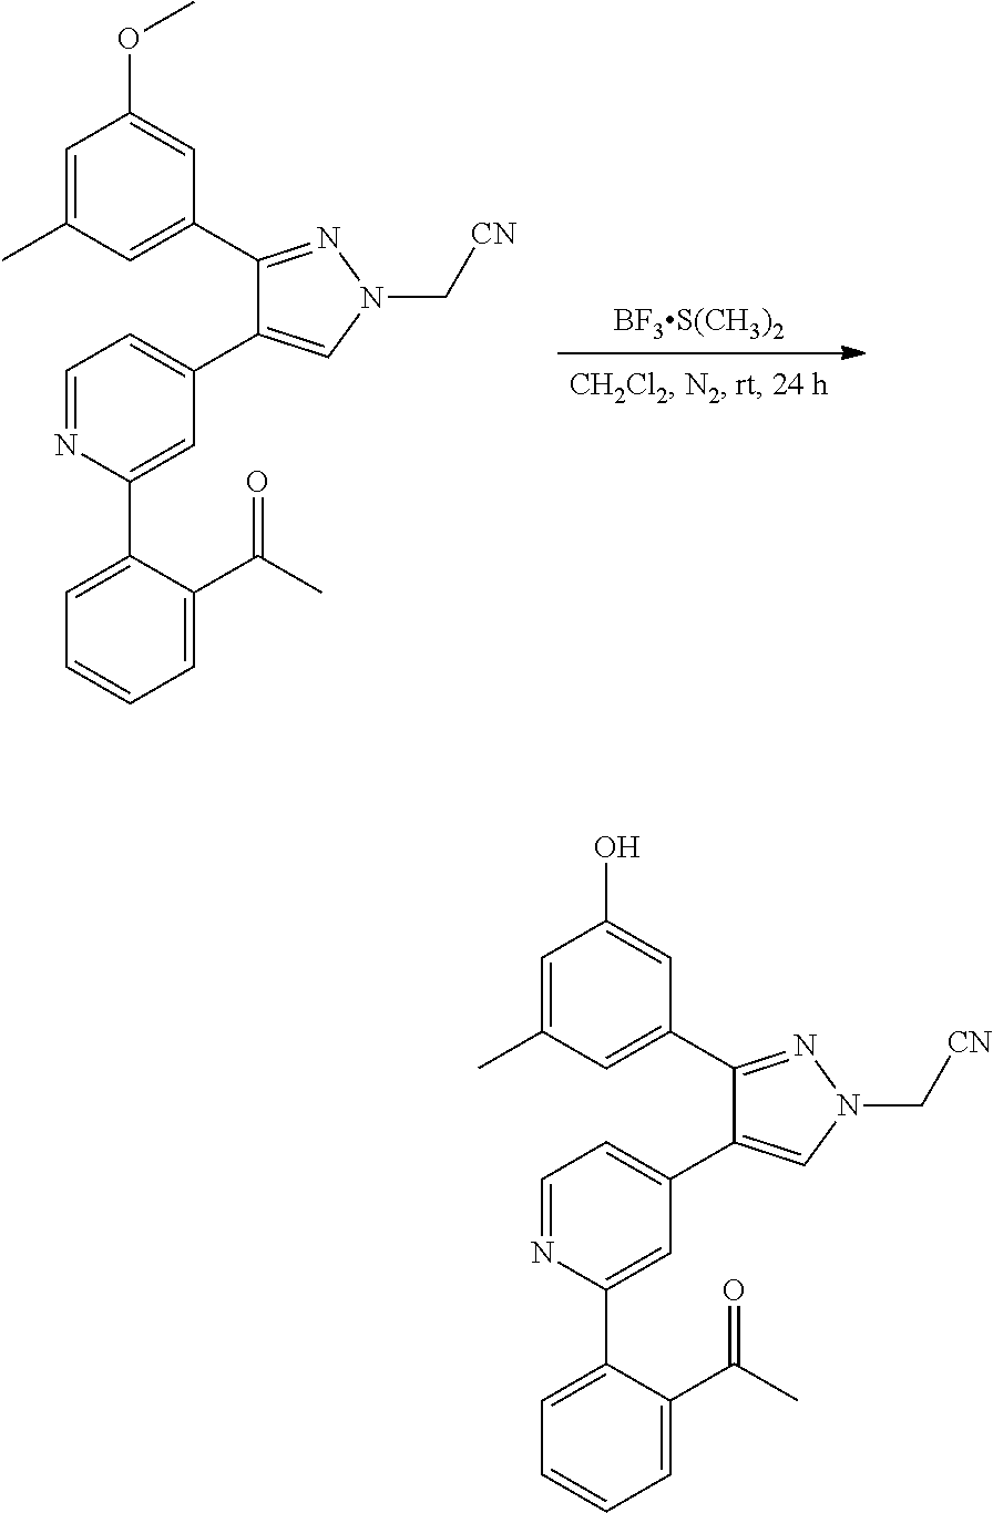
C1=C(C)C=C(C2=NN(C[CN])C=C2C2=CC=NC(C3=CC=CC=C3C(C)=O)=C2)C=C1O.C1=C(C)C=C(C2=NN(C[CN])C=C2C2=CC=NC(C3=CC=CC=C3C(C)=O)=C2)C=C1OC.[BF3S(CH3)2]
